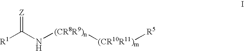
[R1]C(N[(CR8R9)n][(CR10R11)m][R5])=[Z]
